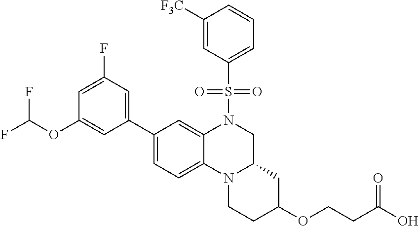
C1(C2=CC(F)=CC(OC(F)F)=C2)=CC=C2C(=C1)N(S(=O)(=O)C1=CC=CC([F3C])=C1)CC1N2CCC(OCCC(O)=O)C1
